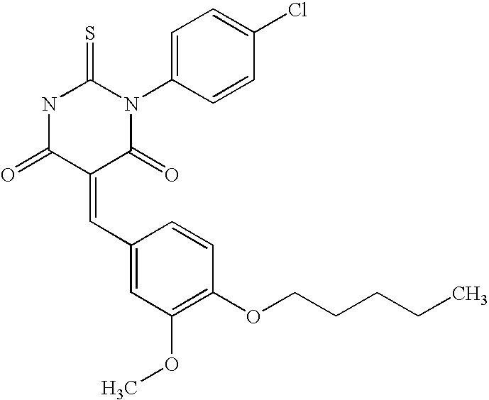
N1C(=O)C(=CC2=CC(OC)=C(OCCCCC)C=C2)C(=O)N(C2=CC=C(Cl)C=C2)C1=S
